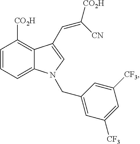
C1=CC=C2C(=C1[CO2H])C(C=C([CO2H])[CN])=CN2CC1=CC([CF3])=CC([CF3])=C1
